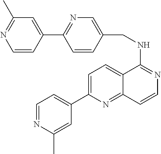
C1(C2=CC=C3C(=N2)C=CN=C3NCC2=CN=C(C3=CC(C)=NC=C3)C=C2)=CC=NC(C)=C1
